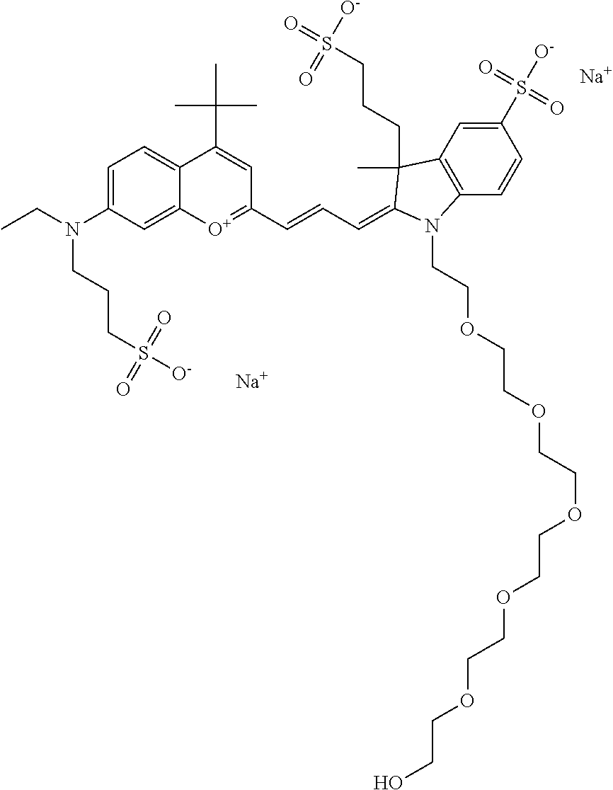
[Na].[Na].[O+]1=C(C=CC=C2C(C)(CCCS([O-])(=O)=O)C3=C(C=CC(S(=O)([O-])=O)=C3)N2CCOCCOCCOCCOCCOCCO)C=C(C(C)(C)C)C2=CC=C(N(CC)CCCS(=O)([O-])=O)C=C12
